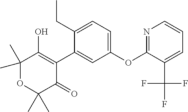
C1(C)(C)OC(C)(C)C(=O)C(C2=CC(OC3=NC=CC=C3C(F)(F)F)=CC=C2CC)=C1O
